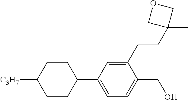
C1CC([C3H7])CCC1C1=CC=C(CO)C(CCC2(C)COC2)=C1
